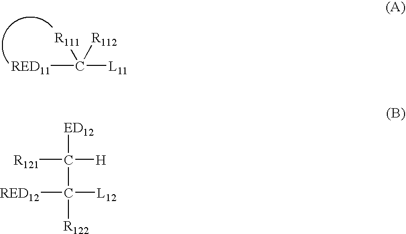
[RED11]C([L11])([R111])[R112].[ED12]C(C([R122])([RED12])[L12])([R121])[H]
